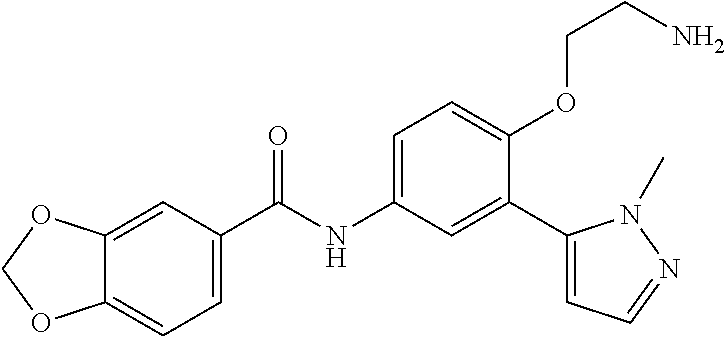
C12=CC(C(=O)NC3=CC=C(OCCN)C(C4=CC=NN4C)=C3)=CC=C1OCO2
